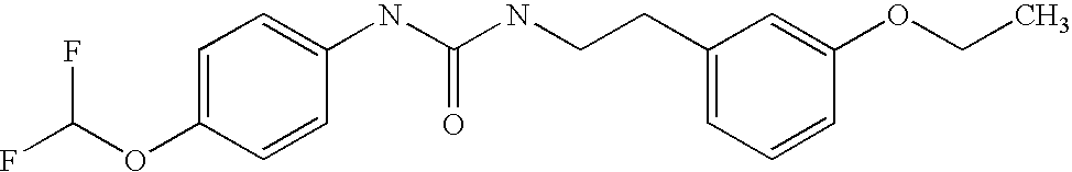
FC(OC1=CC=C(NC(NCCC2=CC=CC(OCC)=C2)=O)C=C1)F
